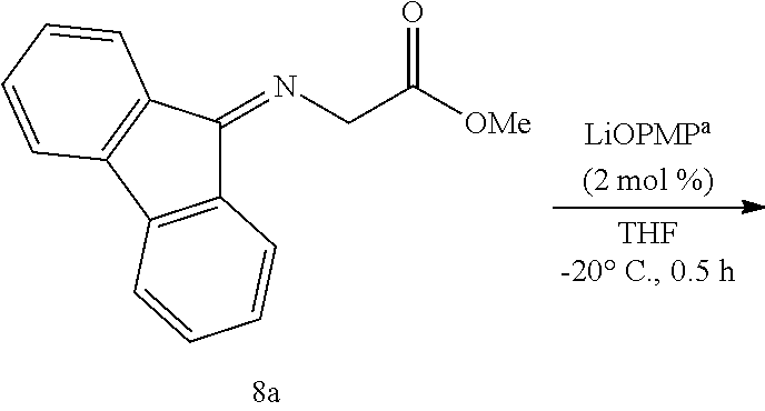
C12=C(C3=C(C1=NCC(=O)[OMe])C=CC=C3)C=CC=C2
